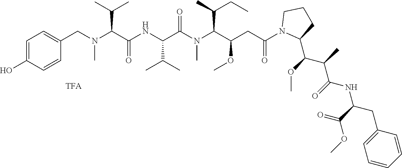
C1=C(CN(C(C(NC(C(N(C(C(CC(N2C(C(OC)C(C)C(=O)NC(C(=O)OC)CC3=CC=CC=C3)CCC2)=O)OC)C(C)CC)C)=O)C(C)C)=O)C(C)C)C)C=CC(O)=C1
